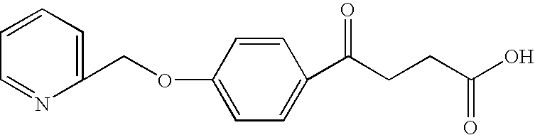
C1=CC=C(COC2=CC=C(C(CCC(=O)O)=O)C=C2)N=C1
